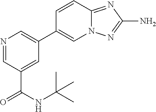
N1=CC(C(=O)NC(C)(C)C)=CC(C2=CN3C(=NC(N)=N3)C=C2)=C1
